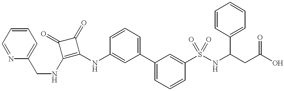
C(NC1=C(NC2=CC(C3=CC=CC(S(NC(CC(O)=O)C4=CC=CC=C4)(=O)=O)=C3)=CC=C2)C(=O)C1=O)C1=CC=CC=N1
